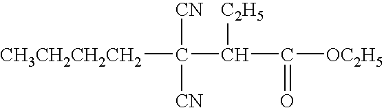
[CH3CH2CH2CH2]C([CN])([CN])C(C(=O)[OC2H5])[C2H5]
